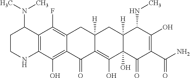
C12=C(C(O)=C3C(=C1F)CC1([H])CC4([H])C(NC)C(O)=C(C(=O)N)C(=O)C4(O)C(O)=C1C3=O)NCCC2N(C)C
